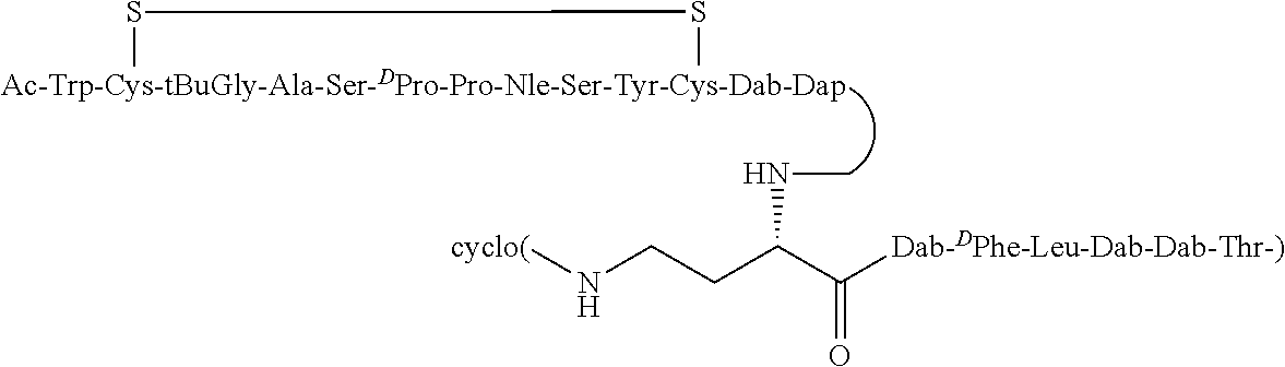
[cyclo(]NCCC(C([Dab-DPhe-Leu-Dab-Dab-Thr-)])=O)NC.[Ac-Trp-Cys-tBuGly-Ala-Ser-DPro-Pro-Nle-Ser-Tyr-Cys-Dab-Dap]1SS1
